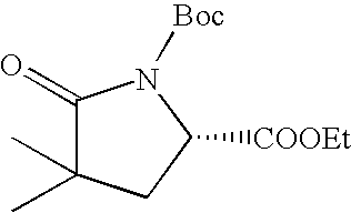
C1(=O)C(C)(C)CC([COOEt])N1[Boc]
